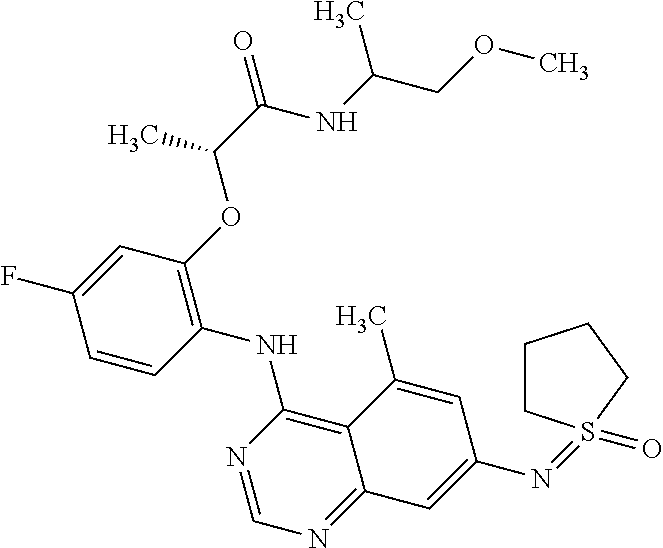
C1=CC(NC2=C3C(=NC=N2)C=C(N=S2(=O)CCCC2)C=C3C)=C(OC(C(=O)NC(COC)C)C)C=C1F
